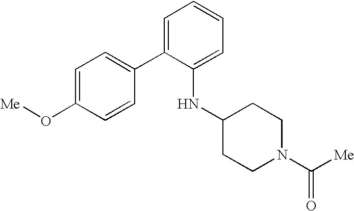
C1=C(O[Me])C=CC(C2=CC=CC=C2NC2CCN(C([Me])=O)CC2)=C1
